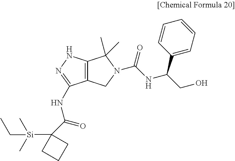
C12=C(NN=C1NC(=O)C1([Si](CC)(C)C)CCC1)C(C)(C)N(C(NC(CO)C1=CC=CC=C1)=O)C2
